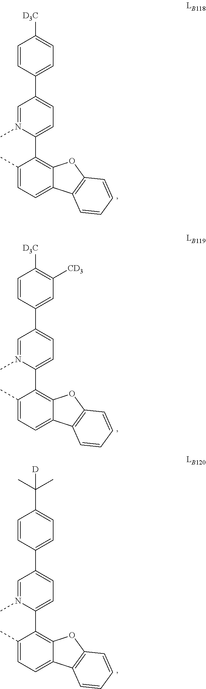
C1(C)=CC=C2C(=C1C1=CC=C(C3=CC=C([D3C])C=C3)C=N1C)OC1=C2C=CC=C1.C1(C)=CC=C2C(=C1C1=CC=C(C3=CC([CD3])=C([D3C])C=C3)C=N1C)OC1=C2C=CC=C1.C1(C)=CC=C2C(=C1C1=CC=C(C3=CC=C(C(C)(C)[D])C=C3)C=N1C)OC1=C2C=CC=C1
